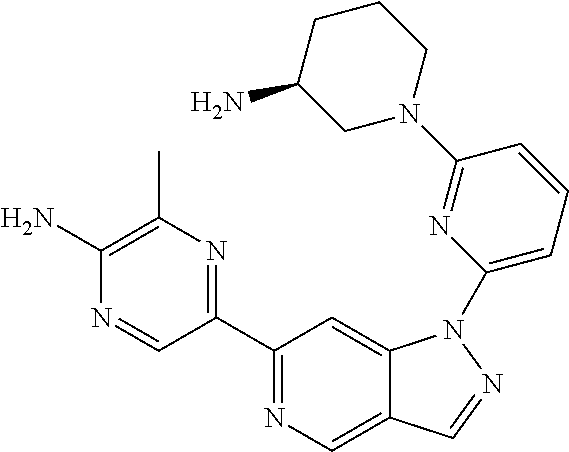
C1(C2=NC(C)=C(N)N=C2)=NC=C2C(=C1)N(C1=CC=CC(N3CCCC(N)C3)=N1)N=C2
